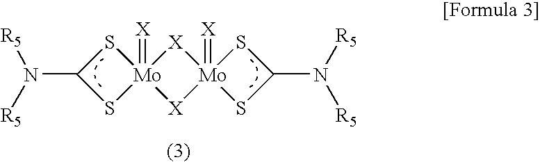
S1C(N([R5])[R5])S[Mo]12(=[X])[X][Mo]1(=[X])([X]2)SC(N([R5])[R5])S1
